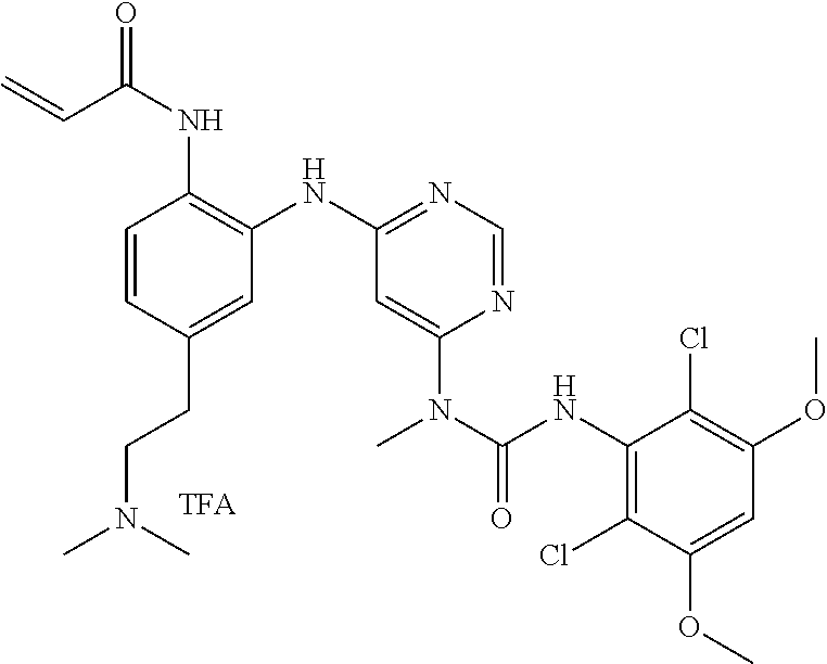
C1=CC(NC(=O)C=C)=C(NC2=NC=NC(N(C(NC3=C(Cl)C(OC)=CC(OC)=C3Cl)=O)C)=C2)C=C1CCN(C)C
